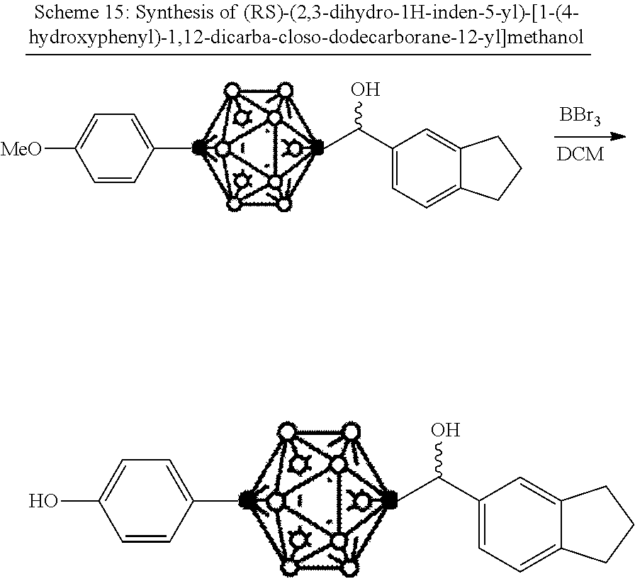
OC1=CC=C(C)C=C1.CC(C1=CC=C2C(=C1)CCC2)O.[MeO]C1=CC=C(C)C=C1.CC(C1=CC=C2C(=C1)CCC2)O.[BBr3].[DCM]
